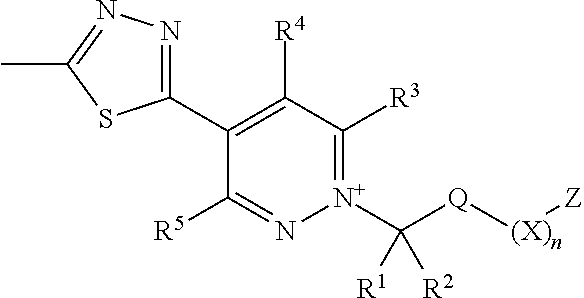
C1(C2=NN=C(C)S2)=C([R4])C([R3])=[N+](C([Q][(X)n][Z])([R1])[R2])N=C1[R5]
